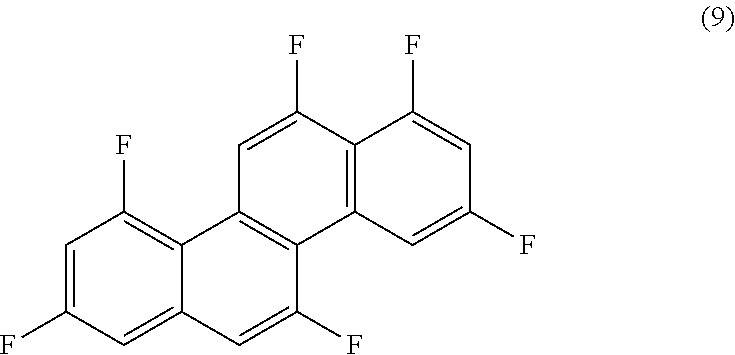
C1=C(F)C=C2C(=C1F)C1=C(C(F)=C2)C2=C(C(F)=C1)C(F)=CC(F)=C2
